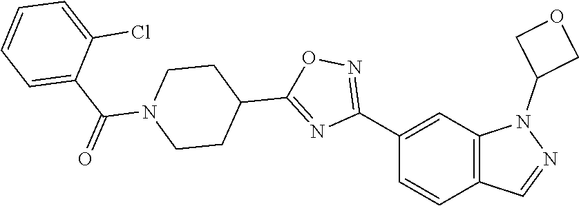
C1(C2=NOC(C3CCN(C(C4=CC=CC=C4Cl)=O)CC3)=N2)=CC2=C(C=C1)C=NN2C1COC1
